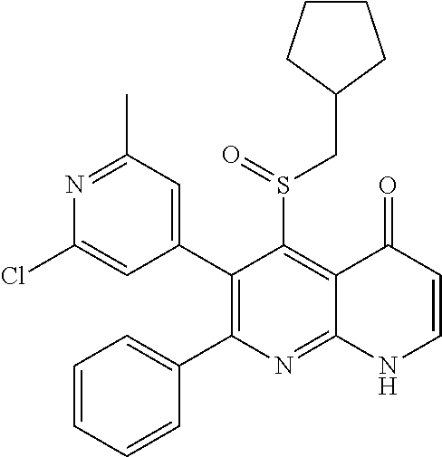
N1=C(C)C=C(C2=C(C3=CC=CC=C3)N=C3C(=C2S(=O)CC2CCCC2)C(=O)C=CN3)C=C1Cl
